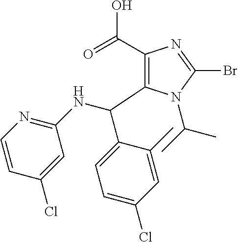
C1(C(=O)O)=C(C(NC2=NC=CC(Cl)=C2)C2=CC=C(Cl)C=C2C)N(C(C)C)C(Br)=N1
